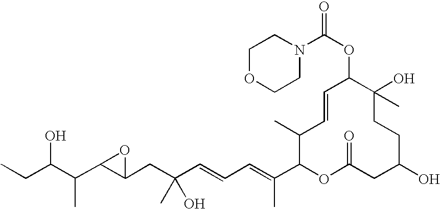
CCC(C(C1C(CC(C=CC=C(C2OC(=O)CC(O)CCC(O)(C)C(OC(N3CCOCC3)=O)C=CC2C)C)(O)C)O1)C)O
